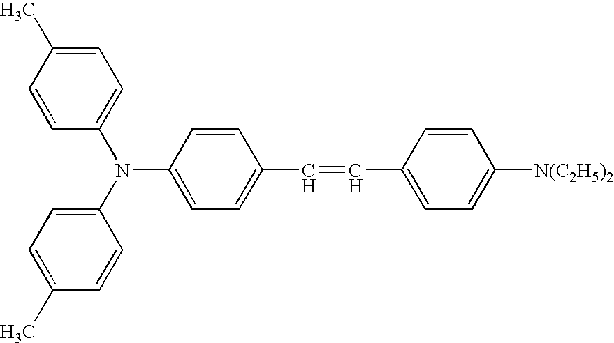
C1=CC(N(C2=CC=C(C)C=C2)C2=CC=C(C)C=C2)=CC=C1C=CC1=CC=C([N(C2H5)2])C=C1
